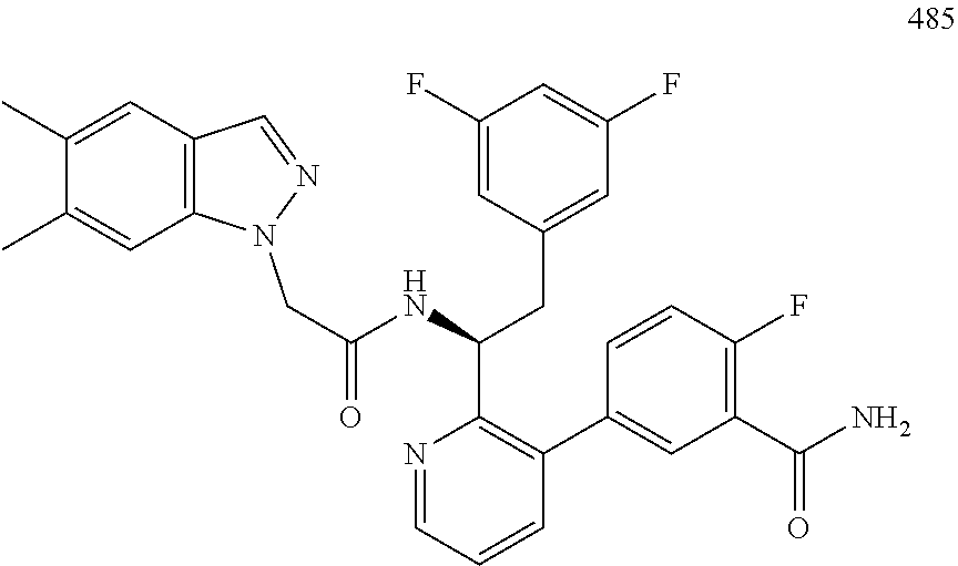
N1=CC=CC(C2=CC(C(N)=O)=C(F)C=C2)=C1C(CC1=CC(F)=CC(F)=C1)NC(=O)CN1C2=C(C=C(C)C(C)=C2)C=N1
